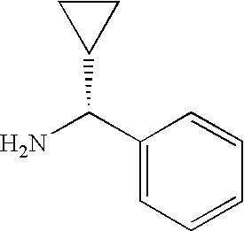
NC(C1CC1)C1=CC=CC=C1
